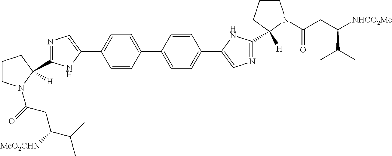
C1=CC(C2=CC=C(C3=CN=C(C4([H])CCCN4C(CC(C(C)C)[NHCO2Me])=O)N3)C=C2)=CC=C1C1=CN=C(C2([H])CCCN2C(=O)CC([MeO2CHN])C(C)C)N1
